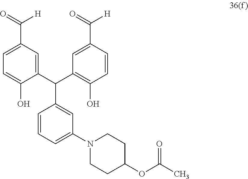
C1=CC=C(N2CCC(OC(C)=O)CC2)C=C1C(C1=CC(C([H])=O)=CC=C1O)C1=C(O)C=CC(C([H])=O)=C1
